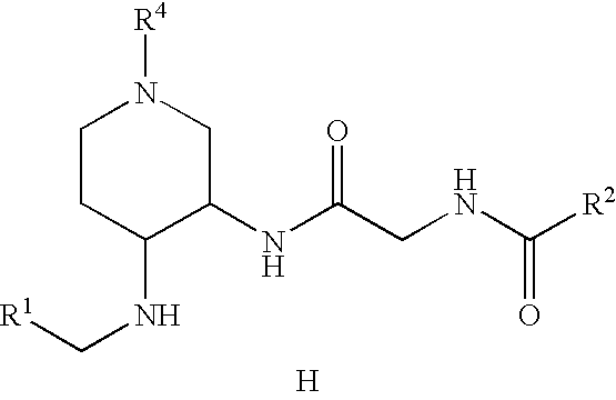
[H].N(C(CNC([R2])=O)=O)C1CN([R4])CCC1NC[R1]
